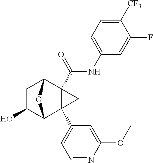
C1C(O)C2C3(C4=CC=NC(OC)=C4)C(C(NC4=CC=C([CF3])C(F)=C4)=O)(C1O2)C3
